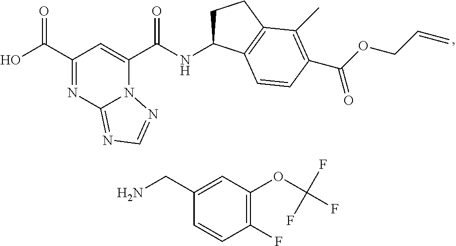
C1(C(O)=O)=NC2=NC=NN2C(C(NC2CCC3=C2C=CC(C(OCC=C)=O)=C3C)=O)=C1.C1(CN)=CC(OC(F)(F)F)=C(F)C=C1
